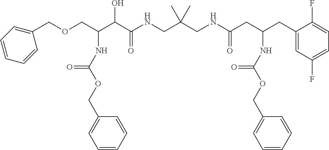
C(C(C(C(NCC(CNC(CC(CC1=CC(F)=CC=C1F)NC(OCC1=CC=CC=C1)=O)=O)(C)C)=O)O)NC(OCC1=CC=CC=C1)=O)OCC1=CC=CC=C1
